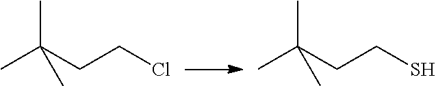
CC(CCCl)(C)C.CC(CCS)(C)C
